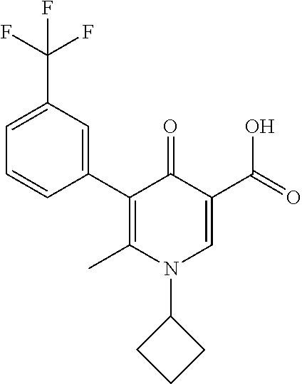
C1(C2=CC(C(F)(F)F)=CC=C2)=C(C)N(C2CCC2)C=C(C(=O)O)C1=O
